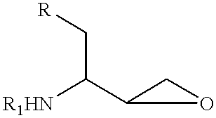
C(C([R1HN])C1CO1)[R]
